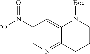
C1([N+]([-O])=O)=CN=C2C(=C1)N([Boc])CCC2
